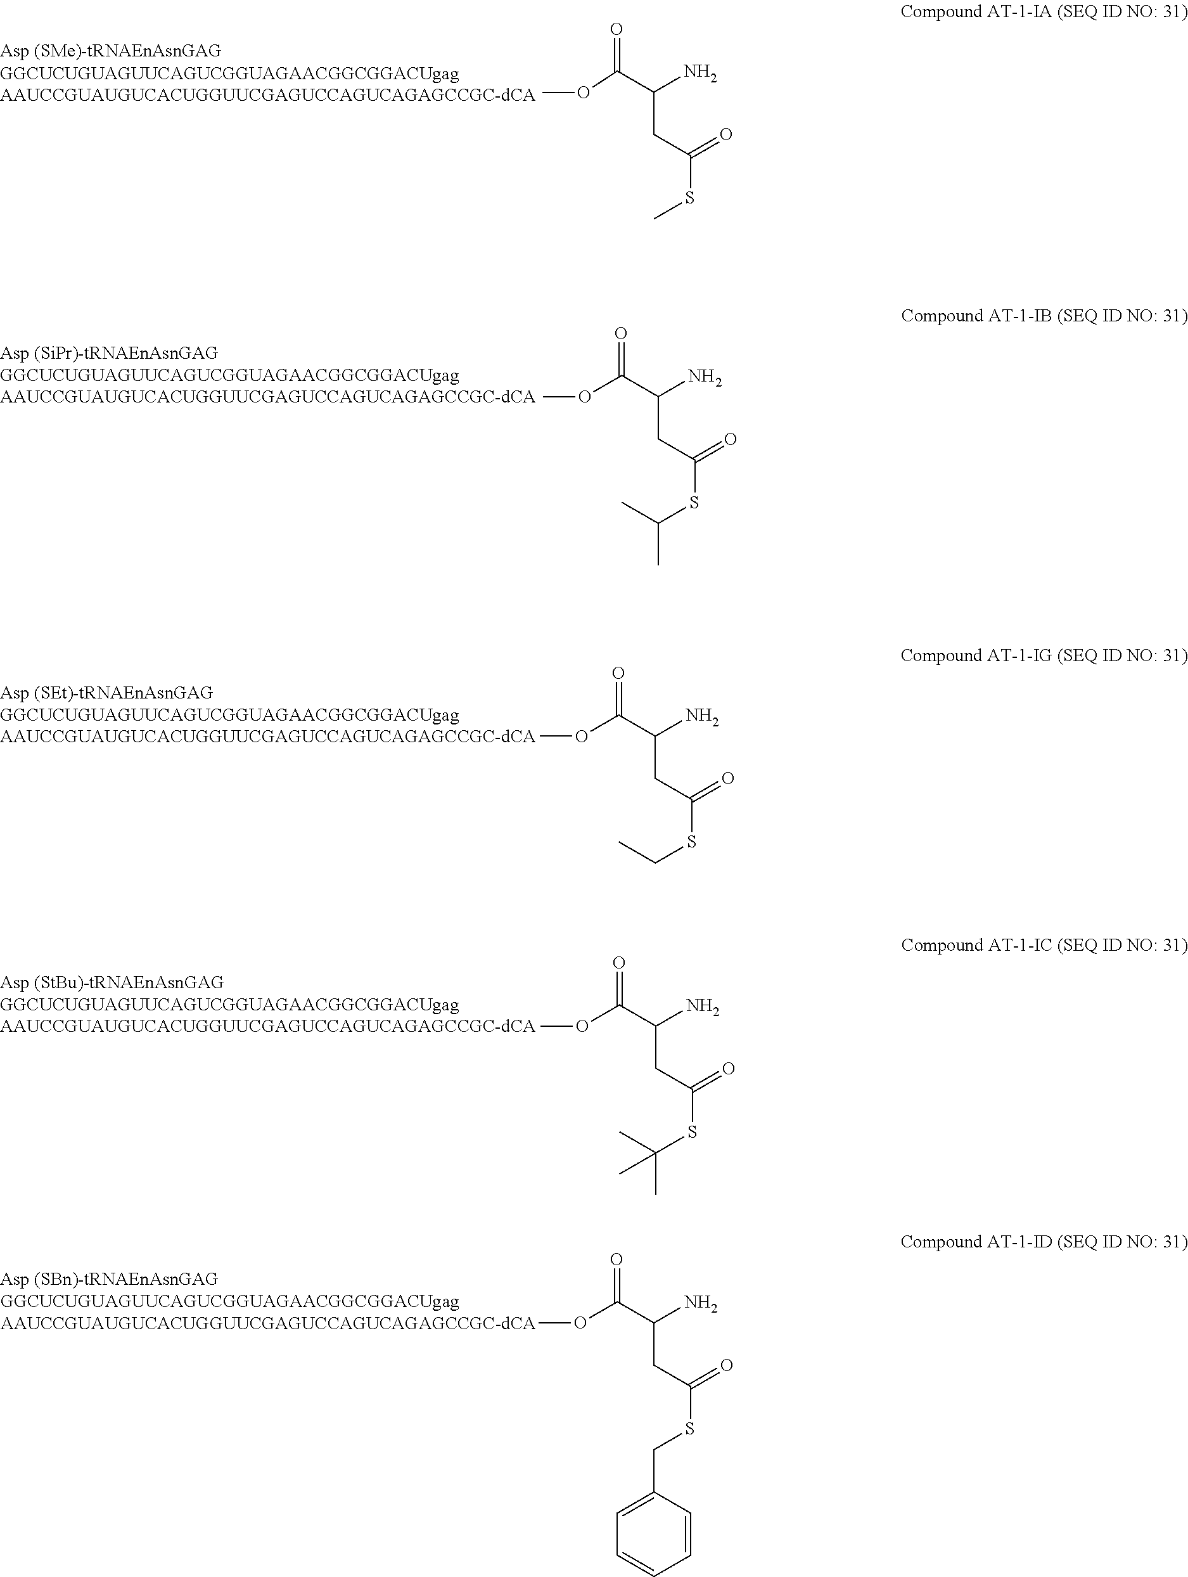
O(C)C(C(CC(SC)=O)N)=O.O(C(C(CC(SC(C)C)=O)N)=O)C.O(C(C(CC(SCC)=O)N)=O)C.COC(C(CC(SC(C)(C)C)=O)N)=O.COC(C(CC(SCC1=CC=CC=C1)=O)N)=O
